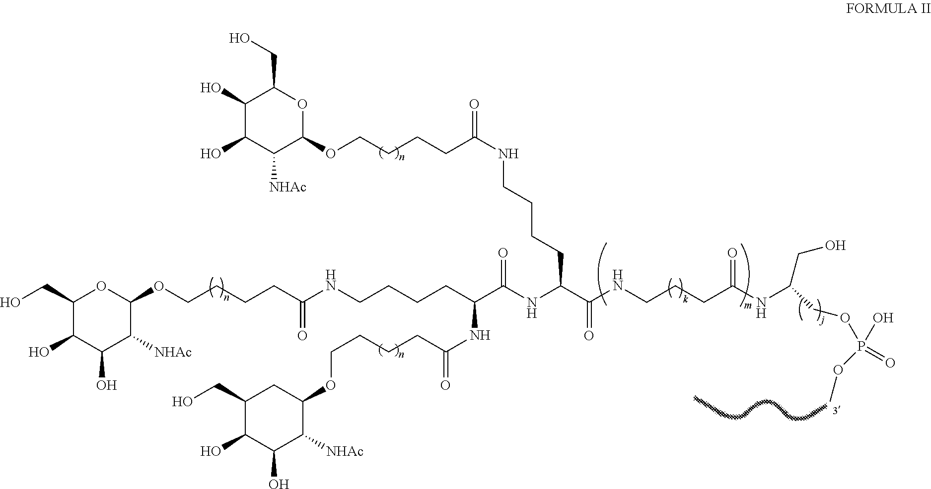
C(=O)(CCCCOC1OC(CO)C(O)C(O)C1[NHAc])NCCCCC(NC(=O)CCCCOC1CC(CO)C(O)C(O)C1[NHAc])C(=O)NC(C(NCCCC(NC(CO)COP(OC)(O)=O)=O)=O)CCCCNC(=O)CCCCOC1OC(CO)C(O)C(O)C1[NHAc]
